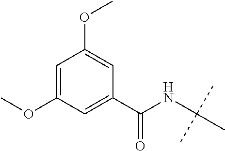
C1=C(OC)C=C(C(NC(C)(C)C)=O)C=C1OC
